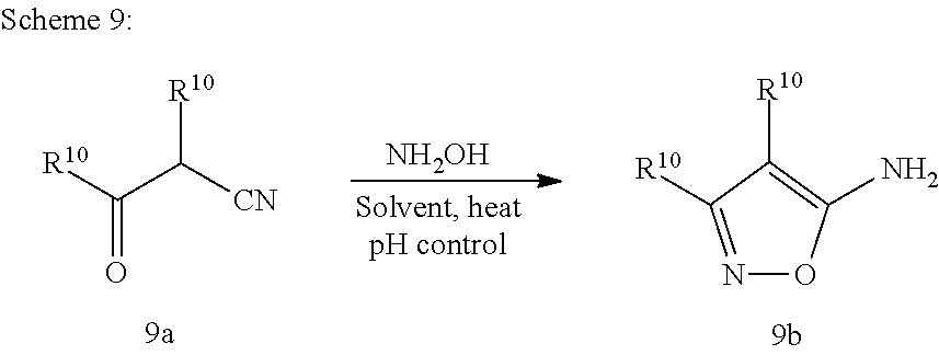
[NH2OH].[R10]C([CN])C([R10])=O.N1=C([R10])C([R10])=C(N)O1
